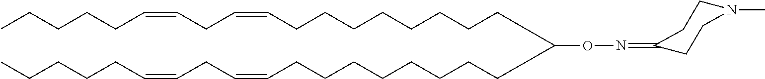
C(CCCCCCCC=CCC=CCCCCC)C(CCCCCCCCC=CCC=CCCCCC)ON=C1CCN(C)CC1
